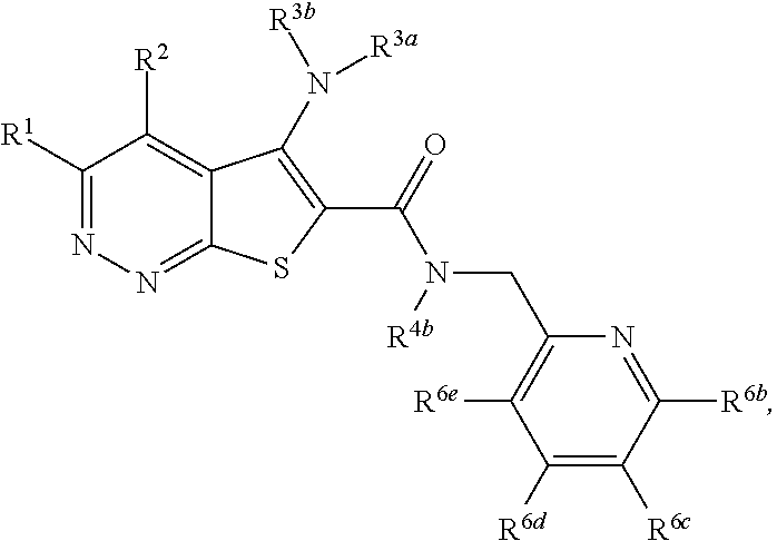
C1([R1])=NN=C2C(=C1[R2])C(N([R3b])[R3a])=C(C(N(CC1=C([R6e])C([R6d])=C([R6c])C([R6b])=N1)[R4b])=O)S2
